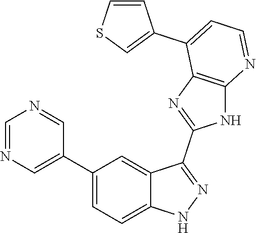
C1=NC=C(C2=CC=C3C(=C2)C(C2=NC4=C(N2)N=CC=C4C2=CSC=C2)=NN3)C=N1
